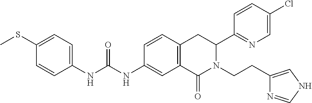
S(C1=CC=C(NC(=O)NC2=CC3=C(C=C2)CC(C2=NC=C(Cl)C=C2)N(CCC2=CNC=N2)C3=O)C=C1)C
